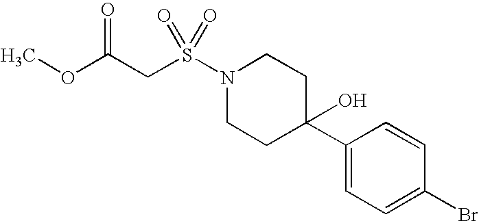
S(N1CCC(C2=CC=C(Br)C=C2)(O)CC1)(CC(OC)=O)(=O)=O
